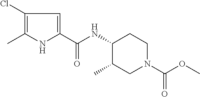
C1(Cl)=C(C)NC(C(NC2C(C)CN(C(OC)=O)CC2)=O)=C1
